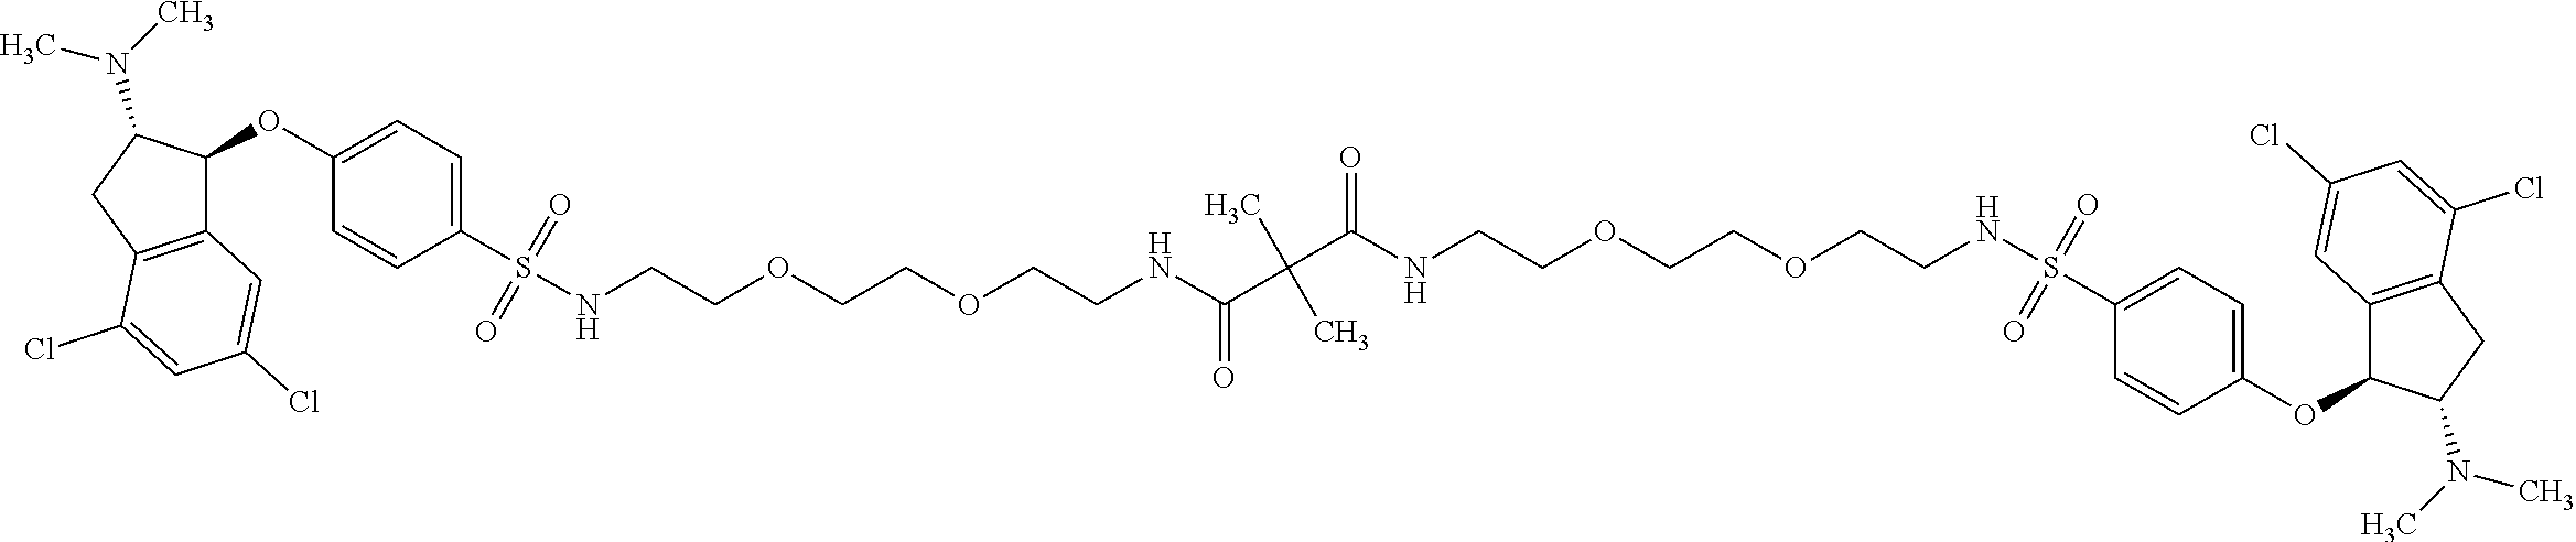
C(C(NCCOCCOCCNS(C1=CC=C(OC2C3=C(CC2N(C)C)C(Cl)=CC(Cl)=C3)C=C1)(=O)=O)=O)(C(NCCOCCOCCNS(C1=CC=C(OC2C3=C(CC2N(C)C)C(Cl)=CC(Cl)=C3)C=C1)(=O)=O)=O)(C)C
